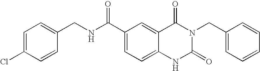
C1=C(Cl)C=CC(CNC(C2=CC=C3C(=C2)C(=O)N(CC2=CC=CC=C2)C(=O)N3)=O)=C1
